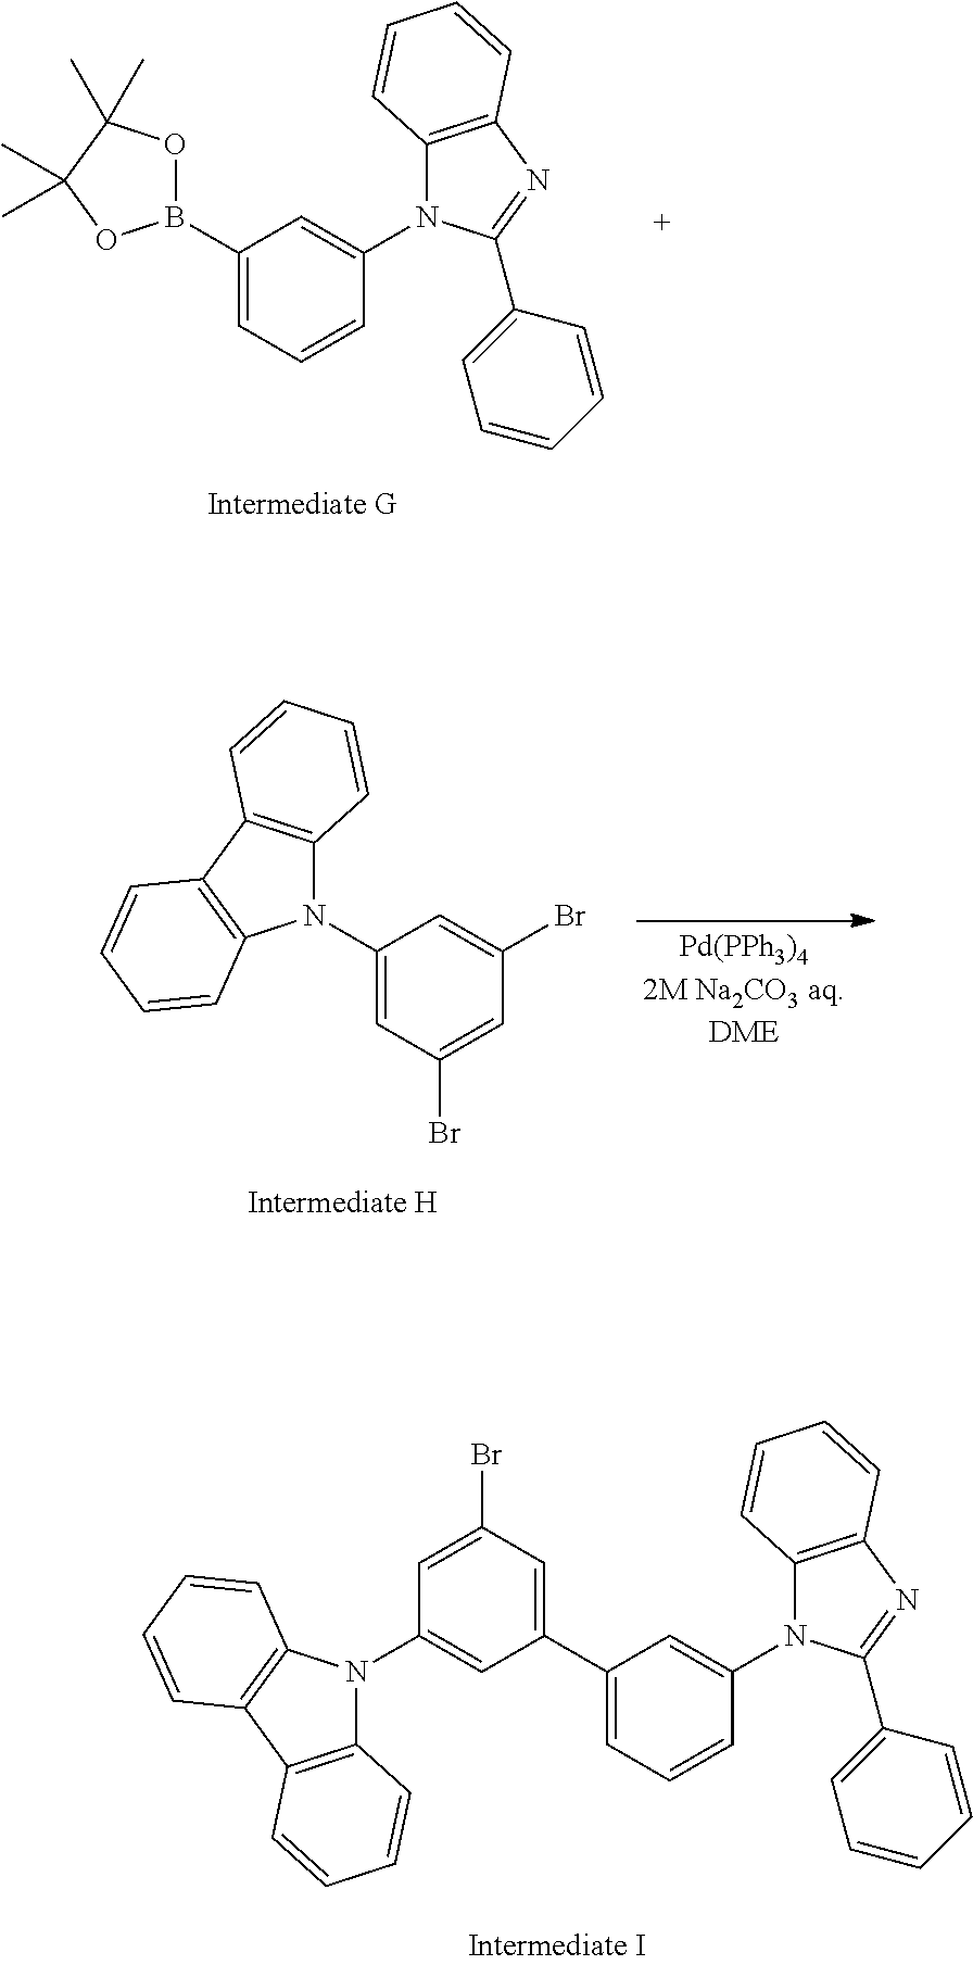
B1(C2=CC=CC(N3C4=C(N=C3C3=CC=CC=C3)C=CC=C4)=C2)OC(C)(C)C(C)(C)O1.C1(N2C3=C(C4=C2C=CC=C4)C=CC=C3)=CC(Br)=CC(Br)=C1.C1(C2=CC(Br)=CC(N3C4=C(C5=C3C=CC=C5)C=CC=C4)=C2)=CC=CC(N2C3=C(N=C2C2=CC=CC=C2)C=CC=C3)=C1
